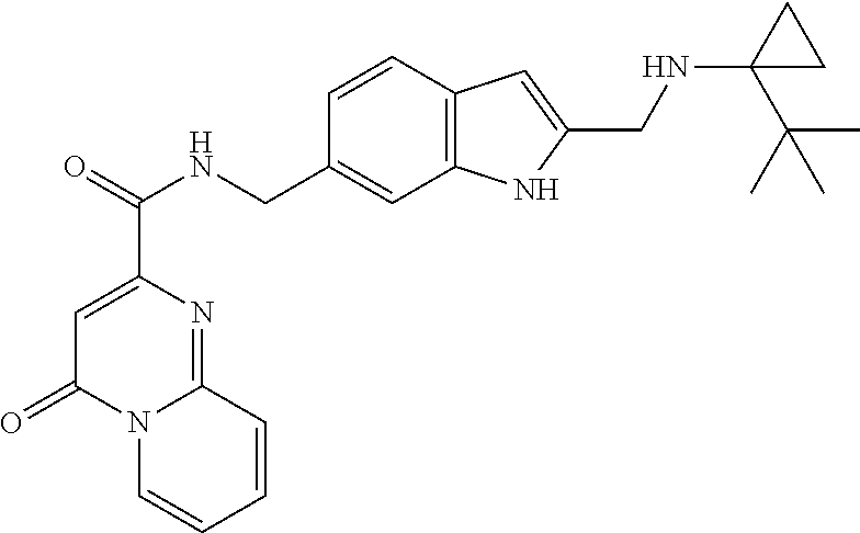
C1=C(C(=O)NCC2=CC3=C(C=C2)C=C(CNC2(C(C)(C)C)CC2)N3)N=C2N(C1=O)C=CC=C2
